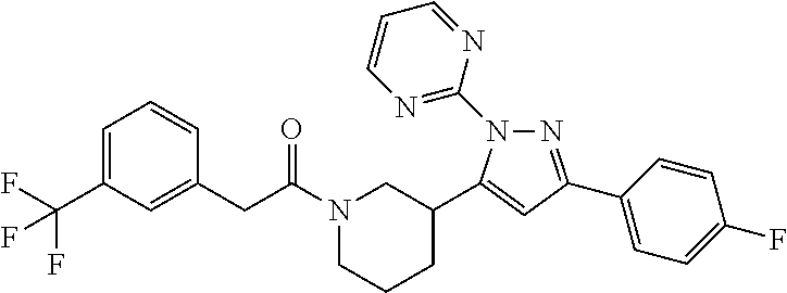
N1(C(CC2=CC(C(F)(F)F)=CC=C2)=O)CCCC(C2=CC(C3=CC=C(F)C=C3)=NN2C2=NC=CC=N2)C1
